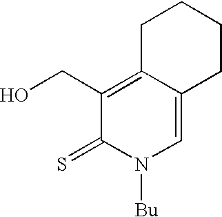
C1C2=C(CO)C(=S)N([Bu])C=C2CCC1
